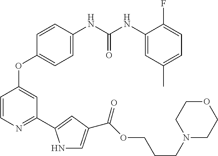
C1=C(NC(NC2=CC(C)=CC=C2F)=O)C=CC(OC2=CC(C3=CC(C(OCCCN4CCOCC4)=O)=CN3)=NC=C2)=C1
